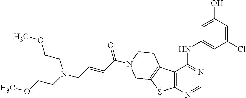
C1=C(O)C=C(Cl)C=C1NC1=NC=NC2=C1C1=C(S2)CN(C(C=CCN(CCOC)CCOC)=O)CC1
